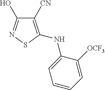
C1([CN])=C(NC2=CC=CC=C2[OCF3])SN=C1O
